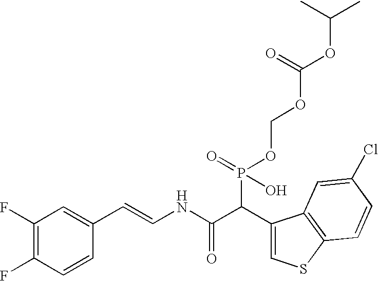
C1(F)=C(F)C=CC(C=CNC(C(C2=CSC3=C2C=C(Cl)C=C3)P(OCOC(OC(C)C)=O)(=O)O)=O)=C1
